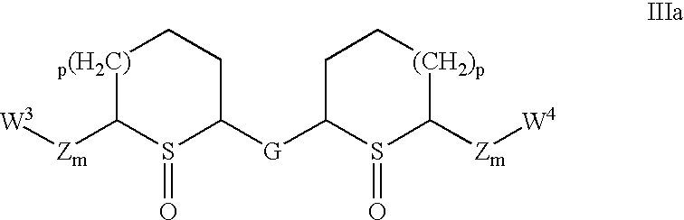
[Zm](C1S(=O)C([G]C2S(=O)C([Zm][W4])[(CH2)p]CC2)CC[p(H2C)]1)[W3]
